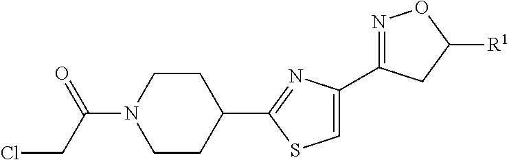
N1=C(C2=CSC(C3CCN(C(=O)CCl)CC3)=N2)CC([R1])O1
